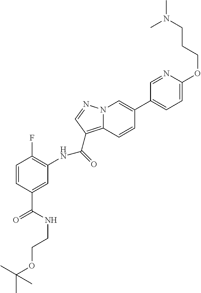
C1=CC(C(=O)NCCOC(C)(C)C)=CC(NC(=O)C2=C3N(C=C(C4=CC=C(OCCCN(C)C)N=C4)C=C3)N=C2)=C1F
